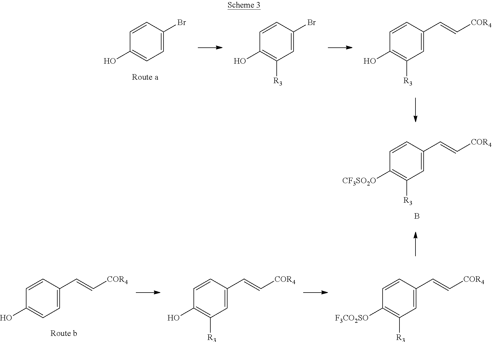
C1=C(C=C[COR4])C=CC(O)=C1[R3].C1=C(Br)C=CC(O)=C1[R3].C1=C(Br)C=CC(O)=C1.C1=C(C=C[COR4])C=CC([CF3SO2O])=C1[R3].B.C1=C(C=C[COR4])C=CC(O)=C1.C1=C(C=C[COR4])C=CC(O)=C1[R3].C1=C(C=C[COR4])C=CC([F3CO2SO])=C1[R3]
